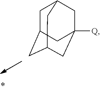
C1C2CC3CC([Q])(CC1C3)C2
